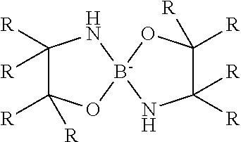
C1([R])([R])C([R])([R])O[B-]2(N1)OC([R])([R])C([R])([R])N2
